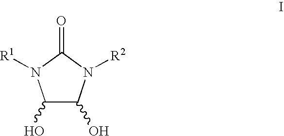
C1(O)C(O)N([R2])C(=O)N1[R1]
